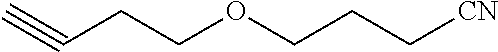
C#CCCOCCC[CN]
